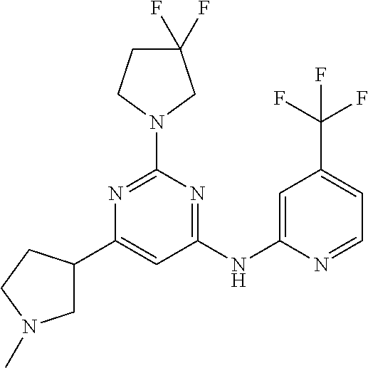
C1(F)(F)CCN(C2=NC(C3CN(C)CC3)=CC(NC3=CC(C(F)(F)F)=CC=N3)=N2)C1
